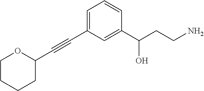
C1=CC(C(CCN)O)=CC(C#CC2OCCCC2)=C1
